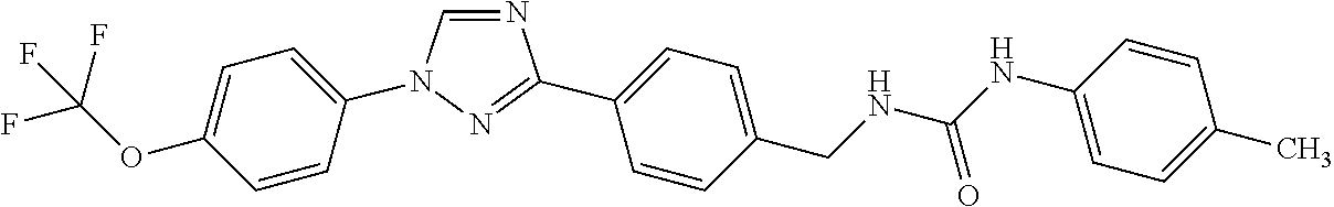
N1=CN(C2=CC=C(OC(F)(F)F)C=C2)N=C1C1=CC=C(CNC(NC2=CC=C(C)C=C2)=O)C=C1
